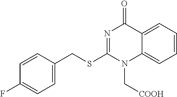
C1=CC(CSC2=NC(=O)C3=CC=CC=C3N2C[COOH])=CC=C1F
